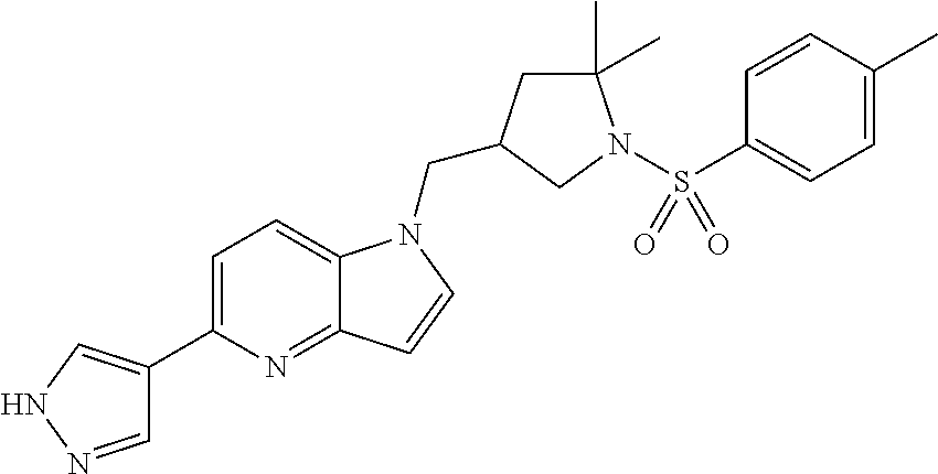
C1=NNC=C1C1=CC=C2C(=N1)C=CN2CC1CC(C)(C)N(S(C2=CC=C(C)C=C2)(=O)=O)C1
